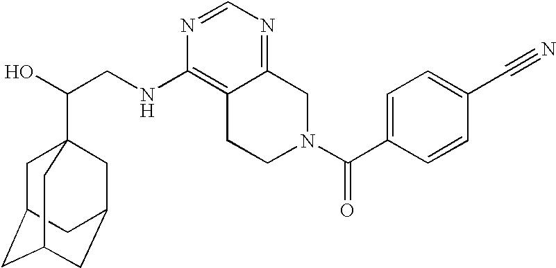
C(CNC1=C2C(=NC=N1)CN(C(C1=CC=C(C#N)C=C1)=O)CC2)(O)C12CC3CC(CC(C1)C3)C2
